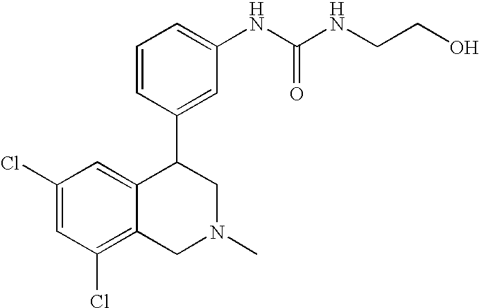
C1=CC(C2C3=CC(Cl)=CC(Cl)=C3CN(C)C2)=CC(NC(NCCO)=O)=C1
